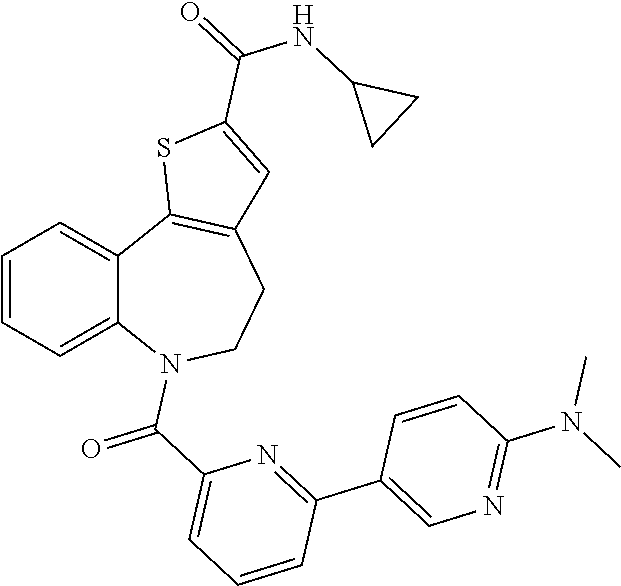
C1=CC=C2C(=C1)C1=C(CCN2C(C2=CC=CC(C3=CN=C(N(C)C)C=C3)=N2)=O)C=C(C(=O)NC2CC2)S1
